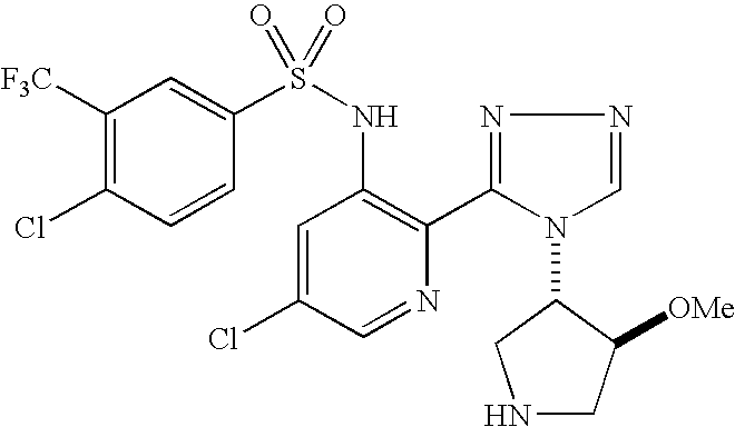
C1([F3C])=C(Cl)C=CC(S(NC2=C(C3=NN=CN3C3CNCC3[OMe])N=CC(Cl)=C2)(=O)=O)=C1
